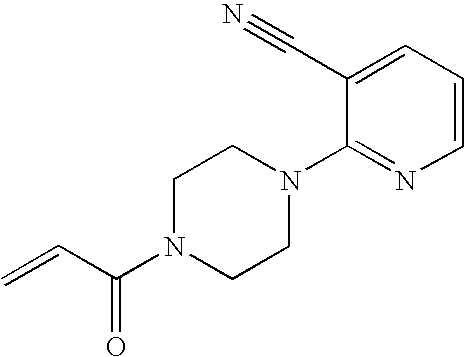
C1=CC=C(C#N)C(N2CCN(C(=O)C=C)CC2)=N1
